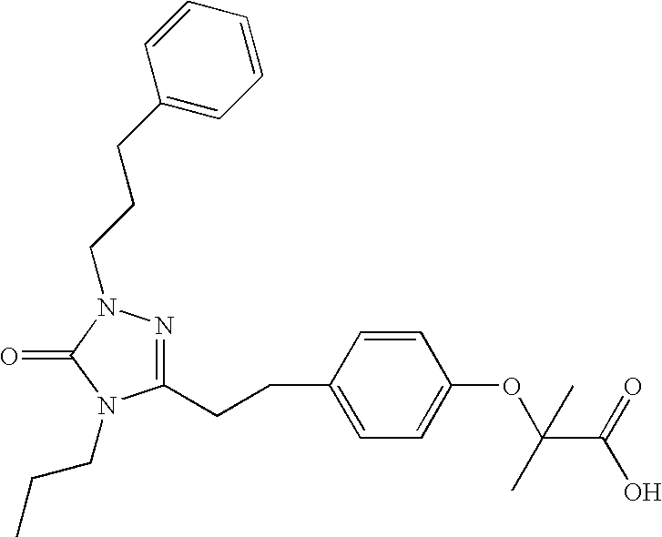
C1(CCC2=CC=C(OC(C(=O)O)(C)C)C=C2)=NN(CCCC2=CC=CC=C2)C(=O)N1CCC
